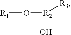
[R1]O[R2](O)[R3]
